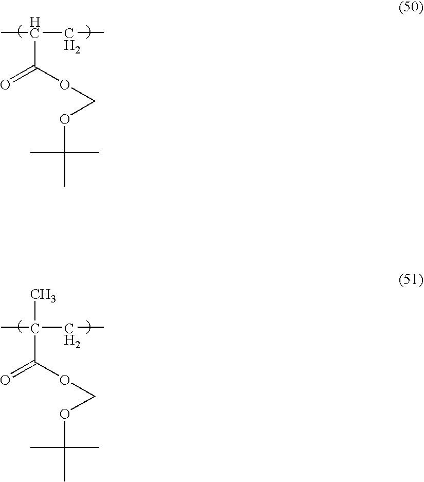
C(=O)(OCOC(C)(C)C)C(C)CC.C(=O)(OCOC(C)(C)C)C(C)(CC)C
